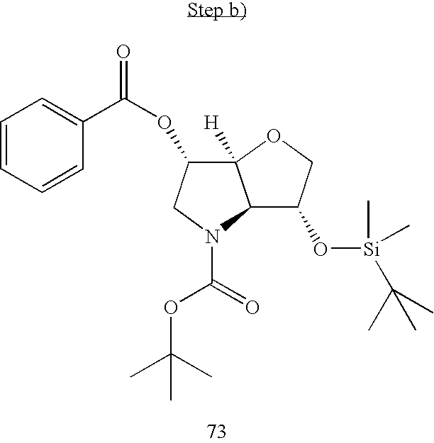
C12([H])C(OC(=O)C3=CC=CC=C3)CN(C(OC(C)(C)C)=O)C1C(O[Si](C)(C)C(C)(C)C)CO2
